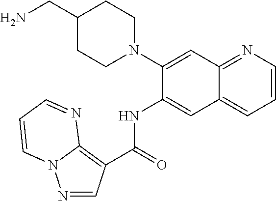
N1=CC(C(NC2=CC3=CC=CN=C3C=C2N2CCC(CN)CC2)=O)=C2N1C=CC=N2
